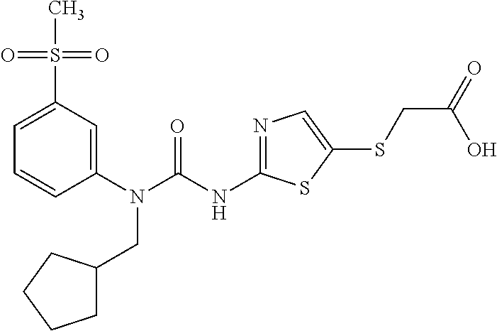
C1(N(CC2CCCC2)C(=O)NC2=NC=C(SCC(=O)O)S2)=CC(S(C)(=O)=O)=CC=C1
